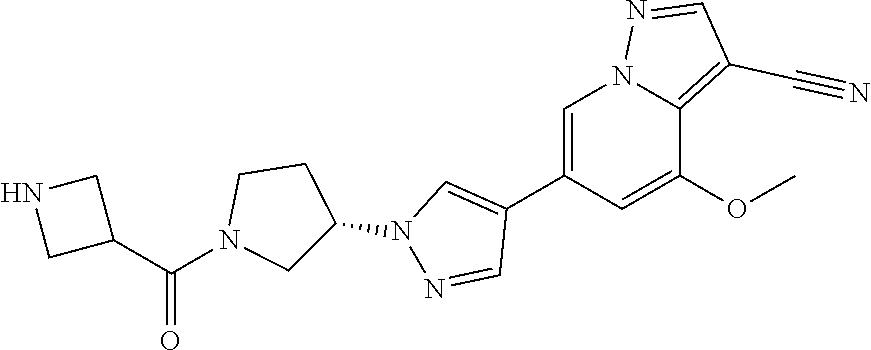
C1(C2=CN(C3CCN(C(C4CNC4)=O)C3)N=C2)=CN2C(=C(C#N)C=N2)C(OC)=C1
